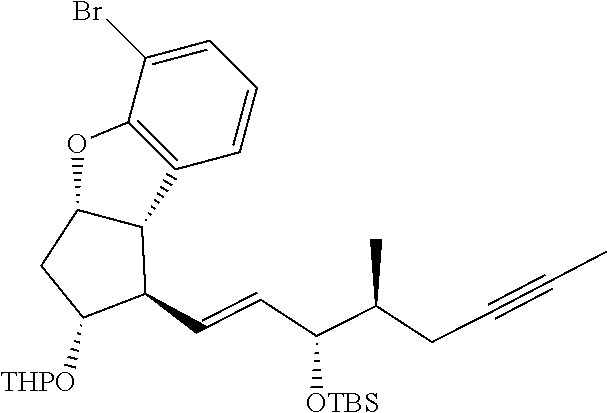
C12C(CC([THPO])C1C=CC(C(CC#CC)C)[OTBS])OC1=C2C=CC=C1Br
